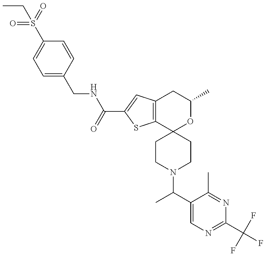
S(C1=CC=C(CNC(=O)C2=CC3=C(S2)C2(OC(C)C3)CCN(C(C)C3=CN=C(C(F)(F)F)N=C3C)CC2)C=C1)(CC)(=O)=O
